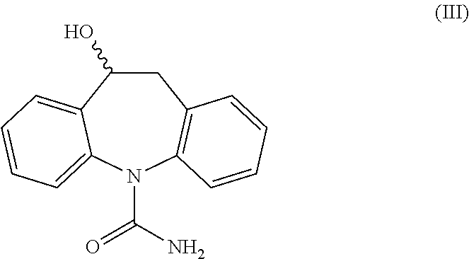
N1(C(N)=O)C2=C(CC(O)C3=CC=CC=C13)C=CC=C2
